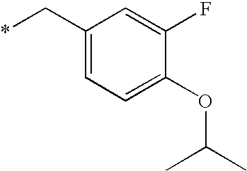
C1(C*)=CC=C(OC(C)C)C(F)=C1
